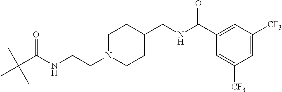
N(CCN1CCC(CNC(C2=CC([CF3])=CC([CF3])=C2)=O)CC1)C(C(C)(C)C)=O
